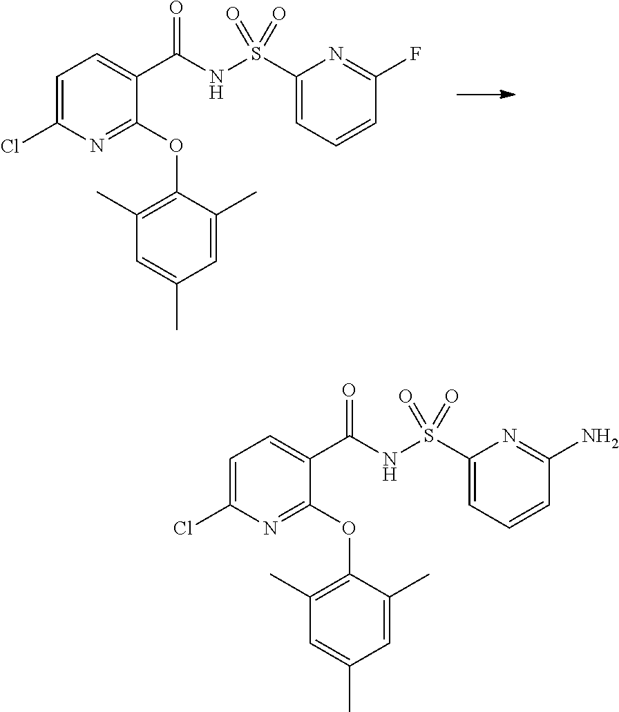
C1=C(Cl)N=C(OC2=C(C)C=C(C)C=C2C)C(C(NS(C2=CC=CC(F)=N2)(=O)=O)=O)=C1.C1=C(Cl)N=C(OC2=C(C)C=C(C)C=C2C)C(C(NS(C2=CC=CC(N)=N2)(=O)=O)=O)=C1
